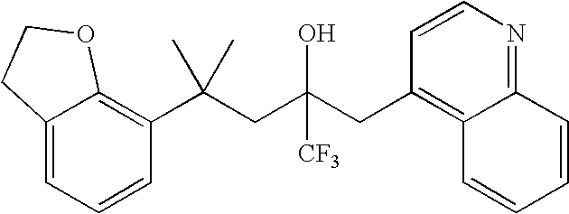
C12=CC=CC(C(CC(CC3=C4C(=NC=C3)C=CC=C4)(O)[CF3])(C)C)=C1OCC2
